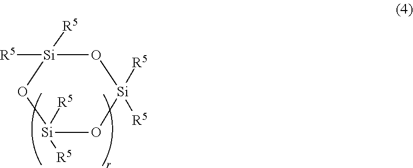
[Si]1([R5])([R5])O[Si]([R5])([R5])O[Si]([R5])([R5])O1
